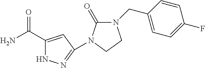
NC(C1=CC(N2C(=O)N(CC3=CC=C(F)C=C3)CC2)=NN1)=O
